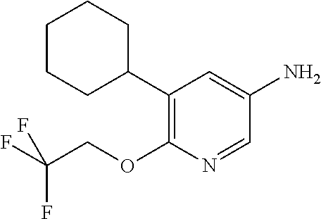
C1(C2CCCCC2)=C(OCC(F)(F)F)N=CC(N)=C1
